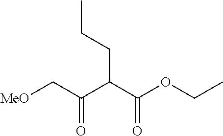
[MeO]CC(C(C(OCC)=O)CCC)=O
